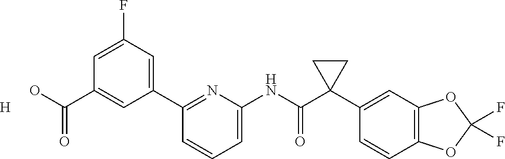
C1=C(F)C=C(C2=NC(NC(C3(C4=CC5=C(C=C4)OC(F)(F)O5)CC3)=O)=CC=C2)C=C1C(O)=O.[H]
